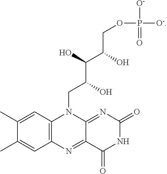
C1=C(C)C(C)=CC2=C1N(CC(C(O)C(O)COP([O-])([O-])=O)O)C1=NC(=O)NC(=O)C1=N2
